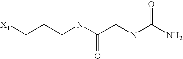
[X1]CCCNC(CNC(N)=O)=O
